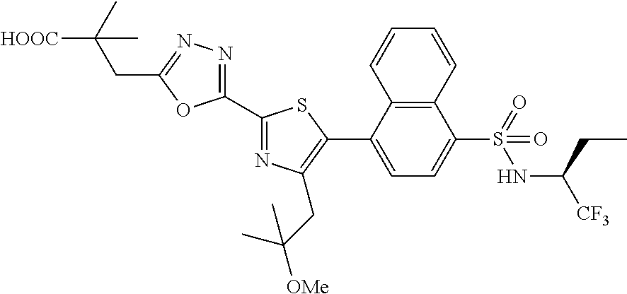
C1(C2=NC(CC(C)([OMe])C)=C(C3=CC=C(S(=O)(NC(CC)[CF3])=O)C4=C3C=CC=C4)S2)=NN=C(CC(C)([HOOC])C)O1
